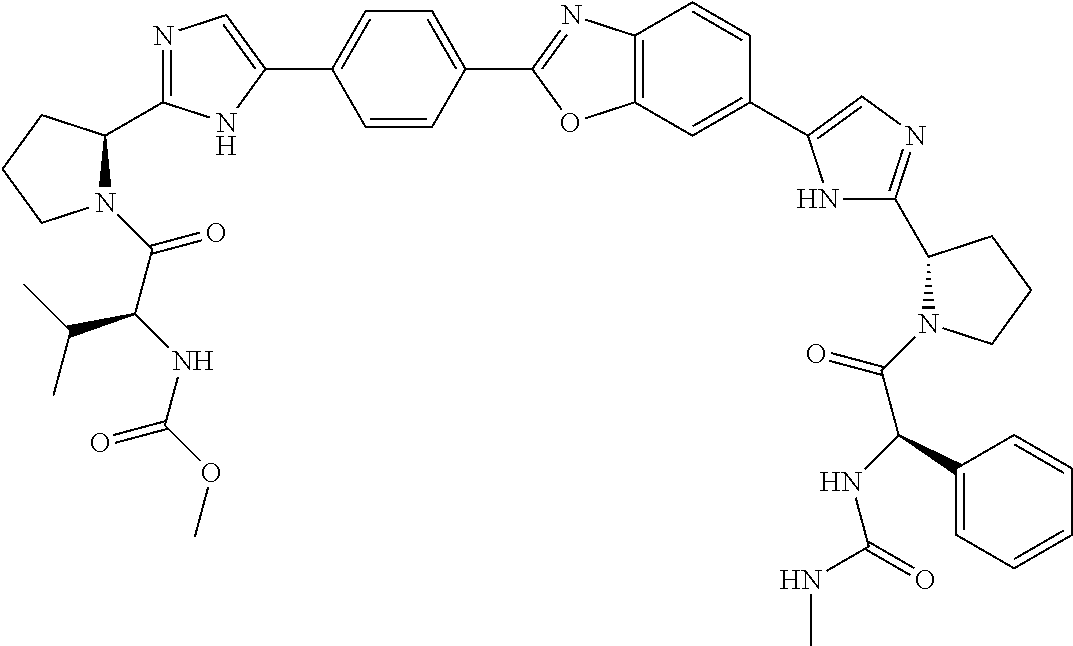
C(=O)(C(NC(OC)=O)C(C)C)N1C(C2=NC=C(C3=CC=C(C4=NC5=C(O4)C=C(C4=CN=C(C6N(C(C(NC(NC)=O)C7=CC=CC=C7)=O)CCC6)N4)C=C5)C=C3)N2)CCC1
